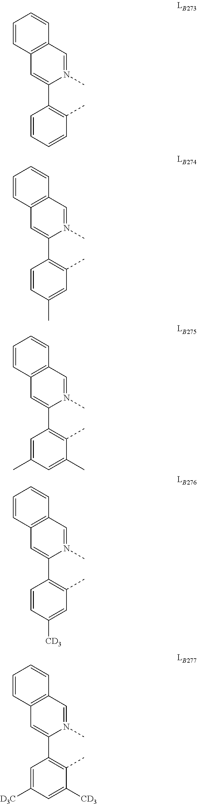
C1=CC=CC(C)=C1C1=CC2=C(C=N1C)C=CC=C2.C1=CC(C)=CC(C)=C1C1=CC2=C(C=N1C)C=CC=C2.C1=C(C)C=C(C)C(C)=C1C1=CC2=C(C=N1C)C=CC=C2.C1=CC([CD3])=CC(C)=C1C1=CC2=C(C=N1C)C=CC=C2.C1=C([D3C])C=C([CD3])C(C)=C1C1=CC2=C(C=N1C)C=CC=C2
